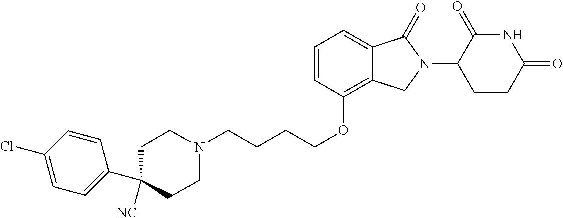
C(OC1=C2C(=CC=C1)C(=O)N(C1C(=O)NC(=O)CC1)C2)CCCN1CCC(C2=CC=C(Cl)C=C2)([NC])CC1
